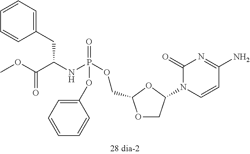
O1CC(N2C=CC(N)=NC2=O)OC1COP(NC(C(OC)=O)CC1=CC=CC=C1)(=O)OC1=CC=CC=C1
